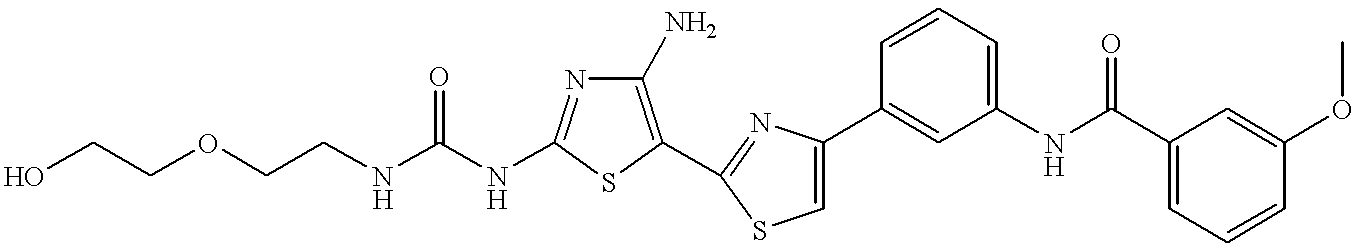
C(NC1=NC(N)=C(C2=NC(C3=CC(NC(C4=CC=CC(OC)=C4)=O)=CC=C3)=CS2)S1)(NCCOCCO)=O
